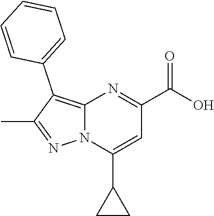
C12=C(C3=CC=CC=C3)C(C)=NN1C(C1CC1)=CC(C(O)=O)=N2
